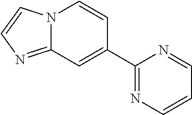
C1(C2=CC3=NC=CN3C=C2)=NC=CC=N1
